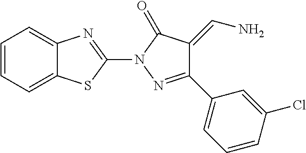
C1=CC=C2C(=C1)N=C(N1N=C(C3=CC=CC(Cl)=C3)C(=CN)C1=O)S2
